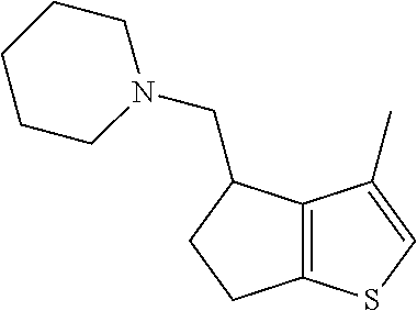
C12=C(C(C)=CS1)C(CN1CCCCC1)CC2
